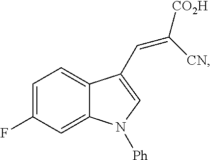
C1=C(F)C=C2C(=C1)C(C=C([CO2H])[CN])=CN2[Ph]
